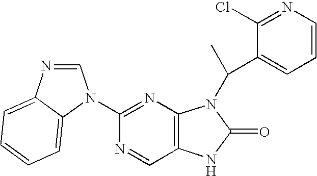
C1=NC2=CC=CC=C2N1C1=NC2=C(C=N1)NC(=O)N2C(C)C1=CC=CN=C1Cl
